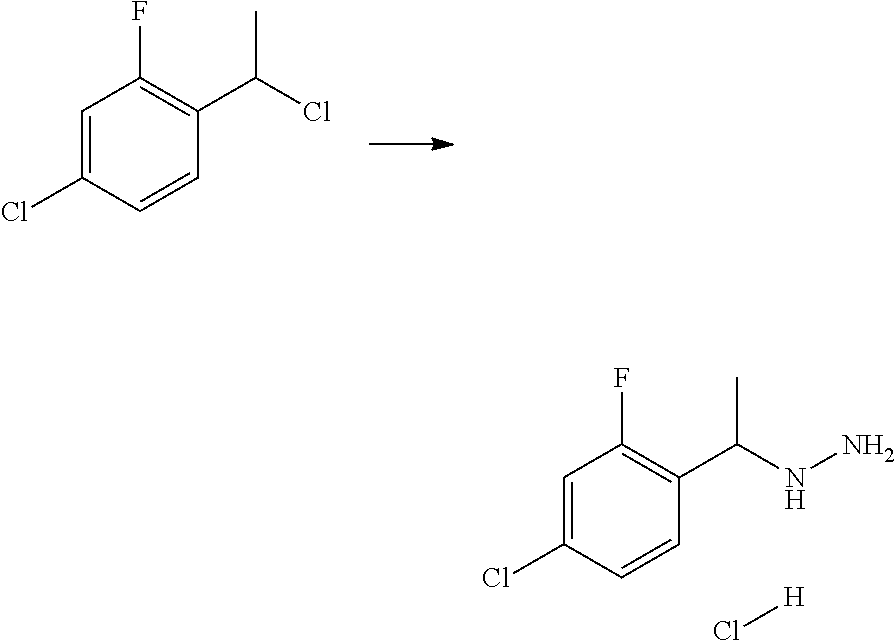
C1=C(Cl)C=CC(C(Cl)C)=C1F.C1=C(Cl)C=CC(C(NN)C)=C1F.Cl[H]
